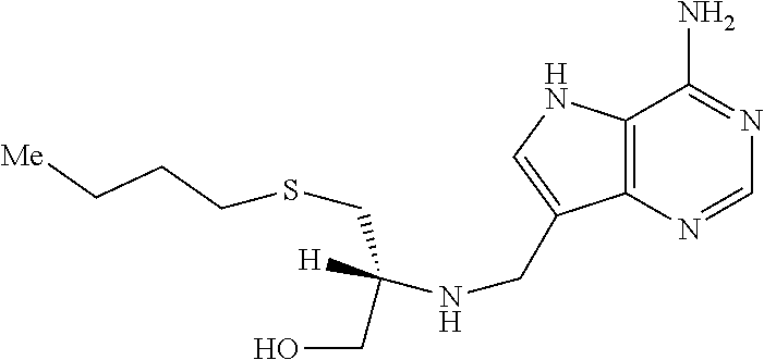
N1=CN=C(N)C2=C1C(CNC(CO)([H])CSCCC[Me])=CN2
